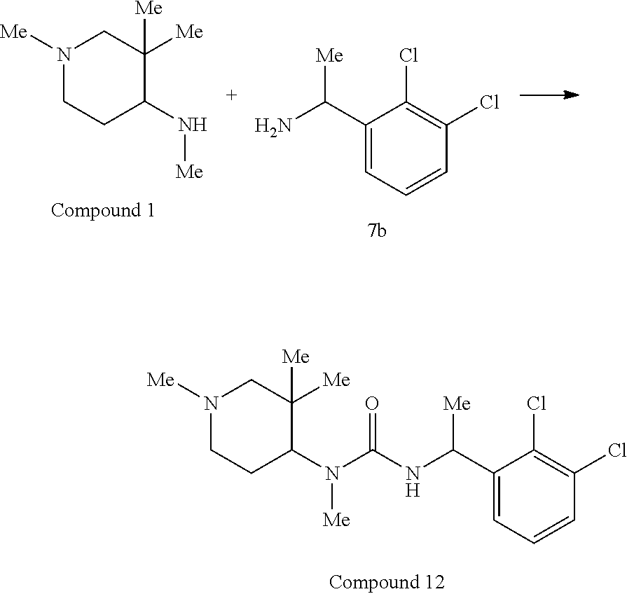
N1([Me])CCC(N[Me])C([Me])([Me])C1.C1(C(N)[Me])=CC=CC(Cl)=C1Cl.C1(C(NC(N(C2C([Me])([Me])CN([Me])CC2)[Me])=O)[Me])=CC=CC(Cl)=C1Cl
